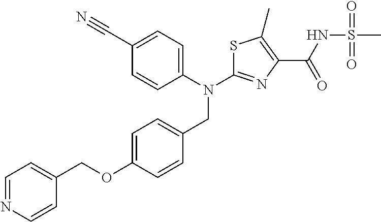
N(C1=NC(C(NS(C)(=O)=O)=O)=C(C)S1)(CC1=CC=C(OCC2=CC=NC=C2)C=C1)C1=CC=C(C#N)C=C1
